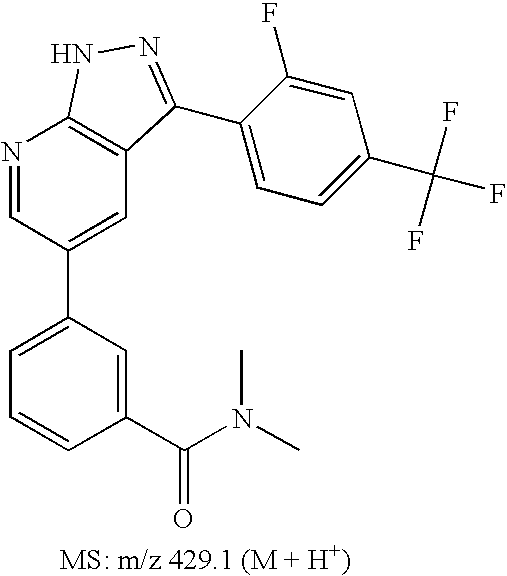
N1=CC(C2=CC=CC(C(N(C)C)=O)=C2)=CC2=C1NN=C2C1=CC=C(C(F)(F)F)C=C1F
